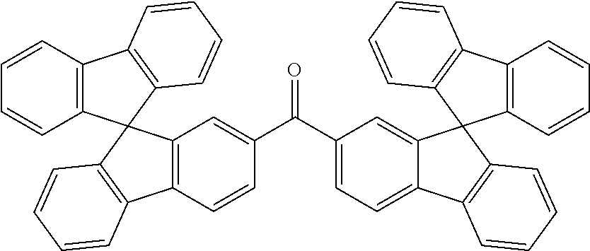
C12=C(C=CC(C(C3=CC=C4C(=C3)C3(C5=C4C=CC=C5)C4=C(C5=C3C=CC=C5)C=CC=C4)=O)=C1)C1=C(C23C2=C(C4=C3C=CC=C4)C=CC=C2)C=CC=C1
